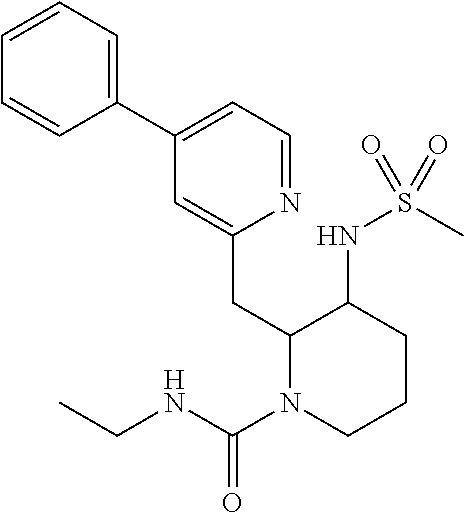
C1=CC=C(C2=CC=NC(CC3N(C(=O)NCC)CCCC3NS(C)(=O)=O)=C2)C=C1
